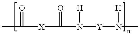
CC(=O)[X]C(=O)N([H])[Y]N([H])C
